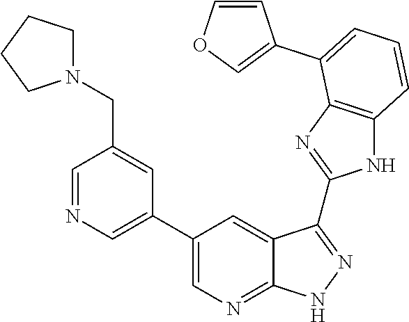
C1=NC=C(C2=CN=C3C(=C2)C(C2=NC4=C(N2)C=CC=C4C2=COC=C2)=NN3)C=C1CN1CCCC1
